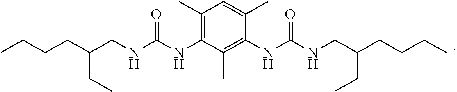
C1(C)=C(NC(NCC(CCCC)CC)=O)C(C)=C(NC(NCC(CCCC)CC)=O)C(C)=C1
